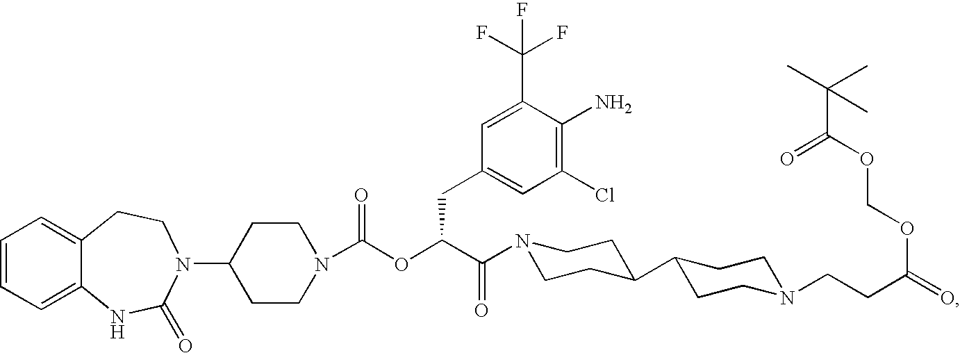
C1=CC=C2C(=C1)CCN(C1CCN(C(OC(C(=O)N3CCC(C4CCN(CCC(=O)OCOC(C(C)(C)C)=O)CC4)CC3)CC3=CC(Cl)=C(N)C(C(F)(F)F)=C3)=O)CC1)C(=O)N2
